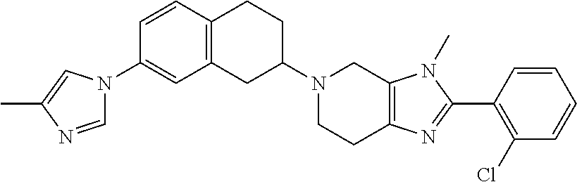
C12=C(CC(N3CCC4=C(C3)N(C)C(C3=C(Cl)C=CC=C3)=N4)CC1)C=C(N1C=NC(C)=C1)C=C2
